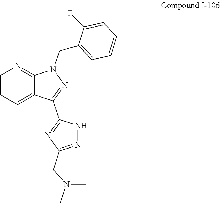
C1(CN2N=C(C3=NC(CN(C)C)=NN3)C3=CC=CN=C23)=CC=CC=C1F
